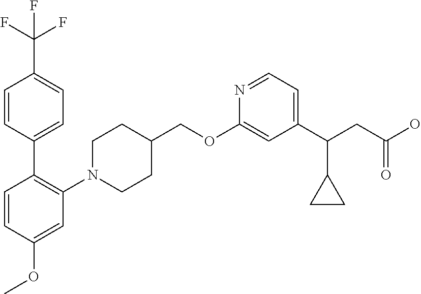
C1=CC(C2=C(N3CCC(COC4=CC(C(CC(O)=O)C5CC5)=CC=N4)CC3)C=C(OC)C=C2)=CC=C1C(F)(F)F
